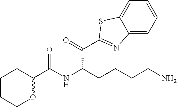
N1=C(C(C(CCCCN)NC(C2CCCCO2)=O)=O)SC2=CC=CC=C12
